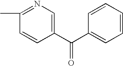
CC1=NC=C(C(C2=CC=CC=C2)=O)C=C1
